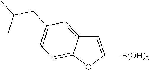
C1=C([B(OH)2])OC2=CC=C(CC(C)C)C=C12
